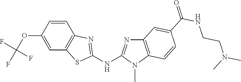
O(C1=CC2=C(C=C1)N=C(NC1=NC3=C(N1C)C=CC(C(NCCN(C)C)=O)=C3)S2)C(F)(F)F
